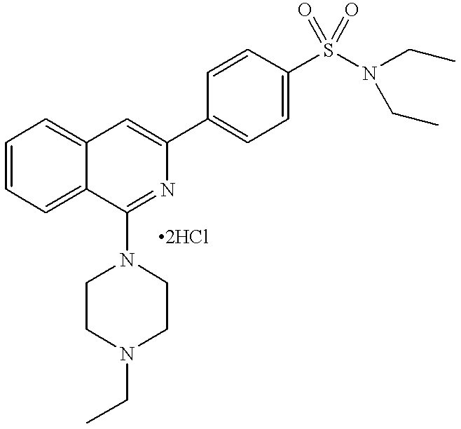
C1=CC=C2C(=C1)C=C(C1=CC=C(S(=O)(=O)N(CC)CC)C=C1)N=C2N1CCN(CC)CC1
